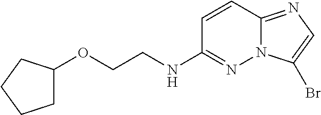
C1=CC2=NC=C(Br)N2N=C1NCCOC1CCCC1
